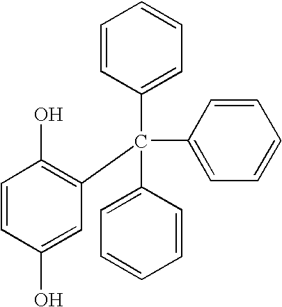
C1=CC(O)=CC(C(C2=CC=CC=C2)(C2=CC=CC=C2)C2=CC=CC=C2)=C1O
